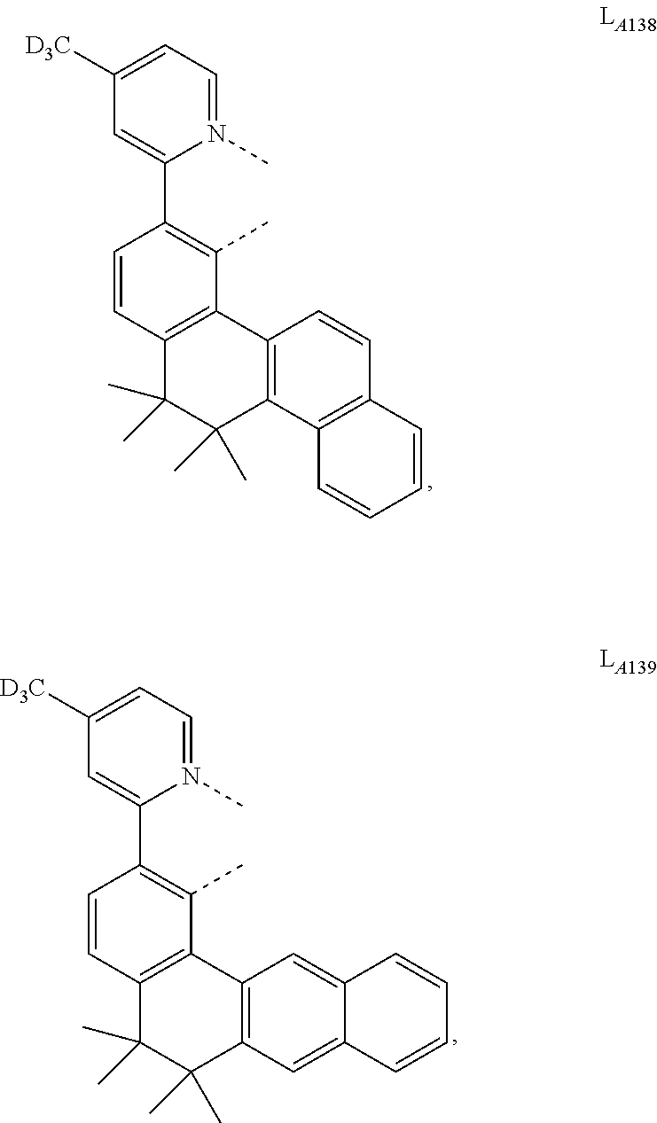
N1(C)=CC=C([D3C])C=C1C1=C(C)C2=C(C=C1)C(C)(C)C(C)(C)C1=C2C=CC2=C1C=CC=C2.N1(C)=CC=C([D3C])C=C1C1=C(C)C2=C(C=C1)C(C)(C)C(C)(C)C1=C2C=C2C(=C1)C=CC=C2
